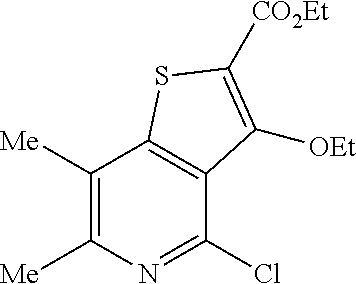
N1=C(Cl)C2=C(C([Me])=C1[Me])SC([CO2Et])=C2[OEt]
